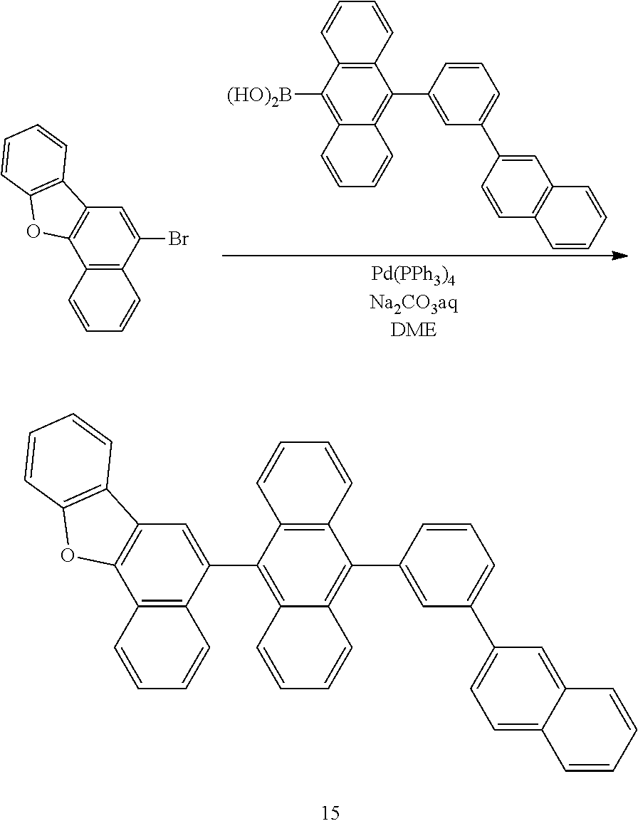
C12=C(C(Br)=CC3=C1OC1=C3C=CC=C1)C=CC=C2.C12=C(C=CC=C1)C(C1=CC(C3=CC4=C(C=C3)C=CC=C4)=CC=C1)=C1C(=C2[(HO)2B])C=CC=C1.C12=C(C(C3=C4C(=C(C5=CC(C6=CC=C7C(=C6)C=CC=C7)=CC=C5)C5=C3C=CC=C5)C=CC=C4)=CC3=C1OC1=C3C=CC=C1)C=CC=C2
